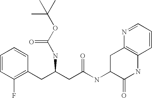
C1=CC(F)=C(CC(CC(NC2C(=O)NC3=C(C2)N=CC=C3)=O)NC(OC(C)(C)C)=O)C=C1
